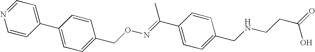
C1=CC(C2=CC=C(CON=C(C3=CC=C(CNCCC(=O)O)C=C3)C)C=C2)=CC=N1
